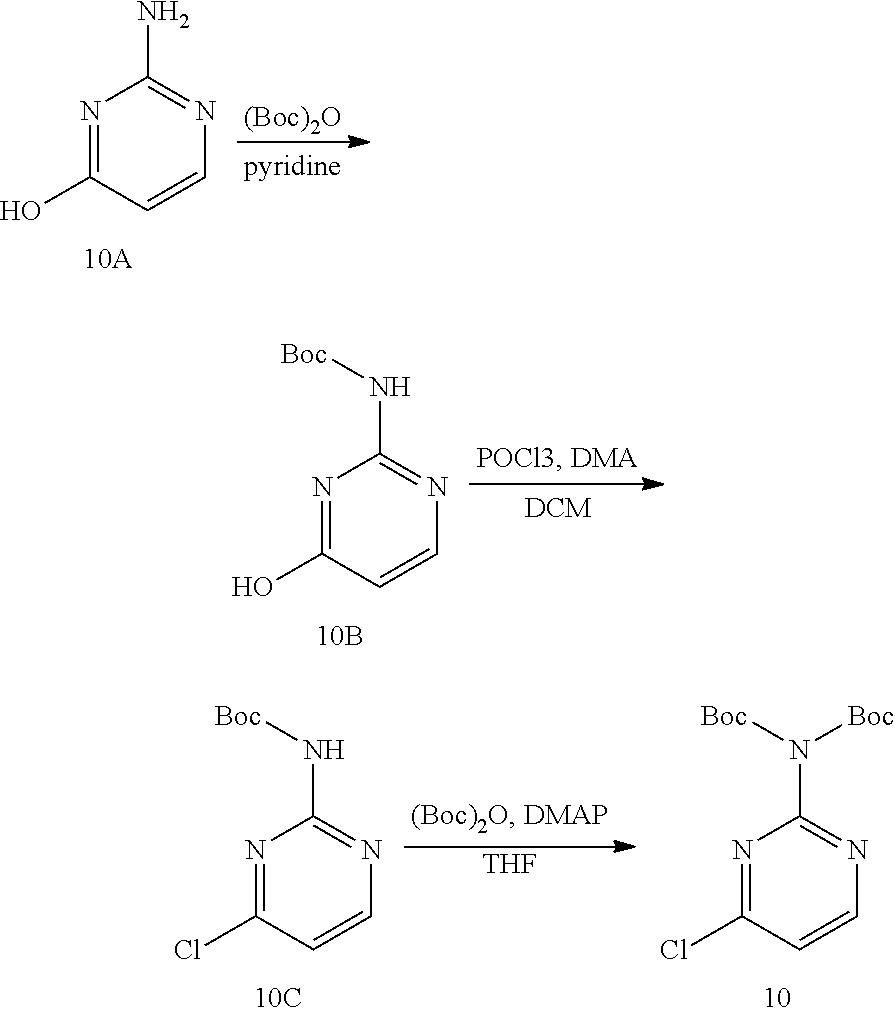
N1=C(O)C=CN=C1N.[(Boc)2O].N1=C(O)C=CN=C1N[Boc].N1=C(Cl)C=CN=C1N[Boc].[THF].N1=C(Cl)C=CN=C1N([Boc])[Boc]
